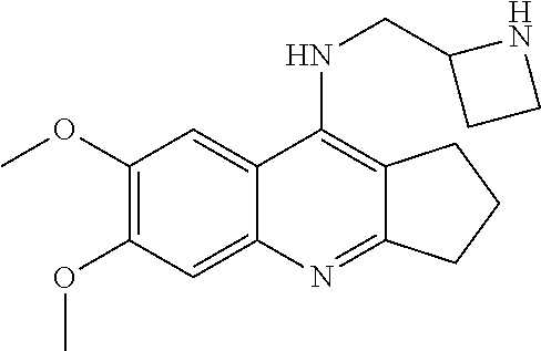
C1(OC)=C(OC)C=C2C(=C1)C(NCC1CCN1)=C1C(=N2)CCC1
